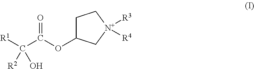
C1C(OC(C([R1])(O)[R2])=O)C[N+]([R3])([R4])C1
